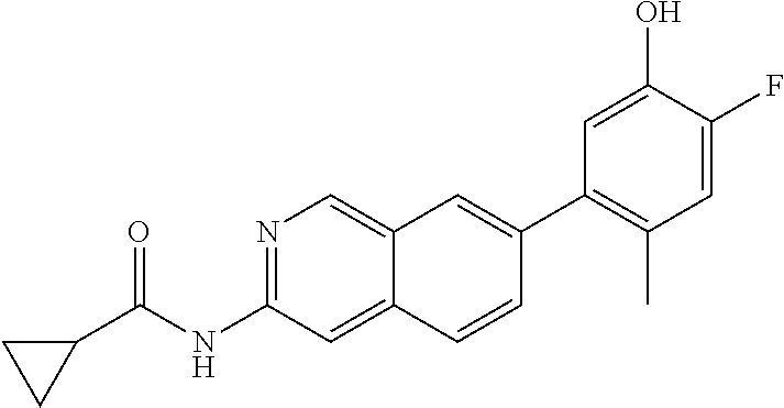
N1=C(NC(C2CC2)=O)C=C2C(=C1)C=C(C1=C(C)C=C(F)C(O)=C1)C=C2
